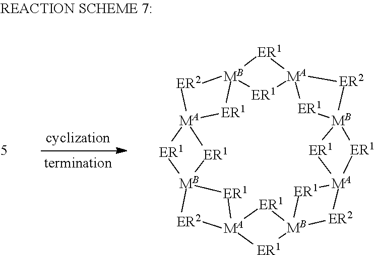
[MA]123[ER1][MB]4([ER1][MA]5([ER1][MB]6([ER1][MA]7([ER1][MB]8([ER1][MA]9([ER1][MB]([ER1]1)([ER1]9)[ER2]2)[ER2]8)[ER1]7)[ER2]6)[ER1]5)[ER2]4)[ER1]3
